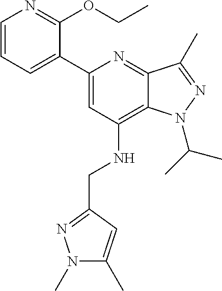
C1=CC=C(C2=CC(NCC3=NN(C)C(C)=C3)=C3C(=N2)C(C)=NN3C(C)C)C(OCC)=N1
